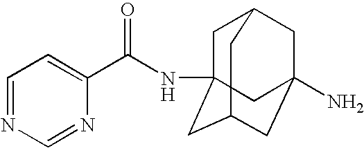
C1=NC=NC(C(NC23CC4CC(N)(CC(C2)C4)C3)=O)=C1
